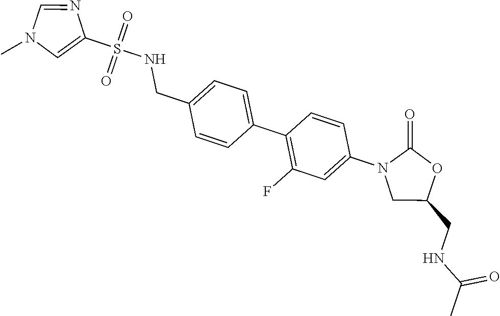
C(C1=CC=C(C2=C(F)C=C(N3CC(CNC(C)=O)OC3=O)C=C2)C=C1)NS(=O)(=O)C1=CN(C)C=N1
